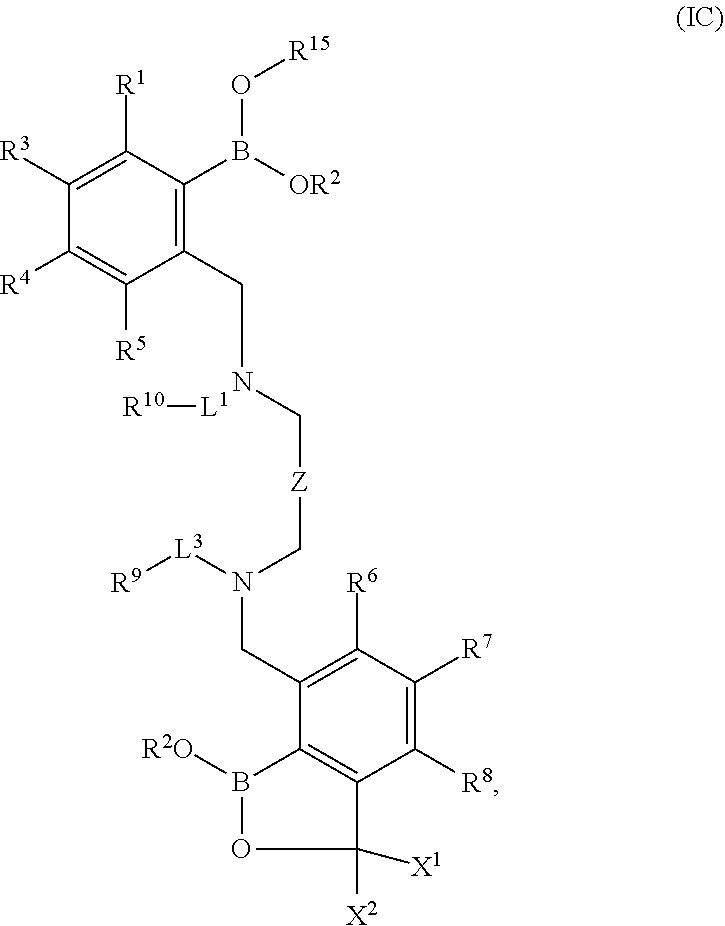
C1([R3])=C([R1])C(B([OR2])O[R15])=C(CNC[Z]CN(CC2=C([R6])C([R7])=C([R8])C3=C2B([R2O])OC3([X2])[X1])[L3][R9])C([R5])=C1[R4].[L1][R10]
